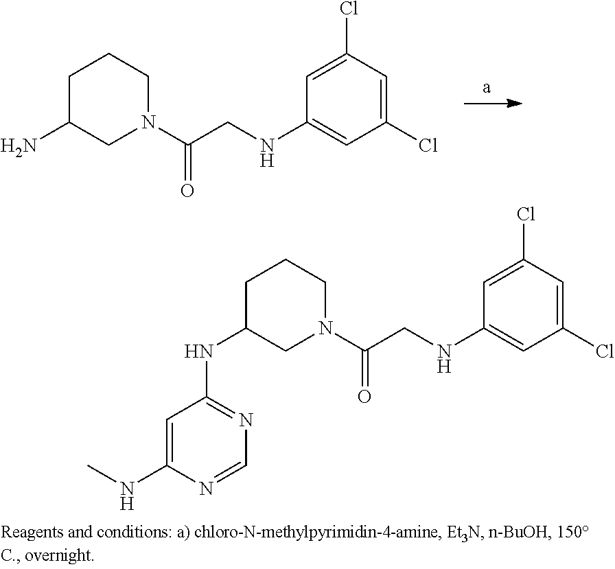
C1C(N)CN(C(CNC2=CC(Cl)=CC(Cl)=C2)=O)CC1.C1C(NC2=NC=NC(NC)=C2)CN(C(CNC2=CC(Cl)=CC(Cl)=C2)=O)CC1
